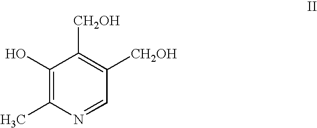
C1(O)=C(C)N=CC([CH2OH])=C1[CH2OH]
